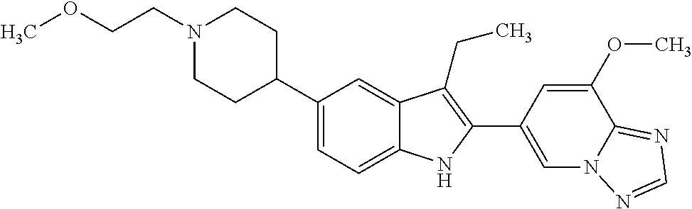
N1(CCOC)CCC(C2=CC=C3C(=C2)C(CC)=C(C2=CN4C(=NC=N4)C(OC)=C2)N3)CC1
